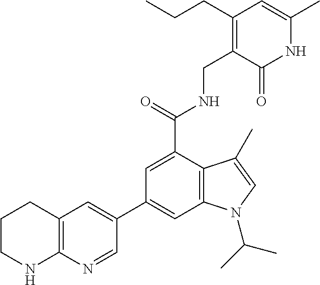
C1(C2=CC3=C(C(C(NCC4=C(CCC)C=C(C)NC4=O)=O)=C2)C(C)=CN3C(C)C)=CC2=C(N=C1)NCCC2
